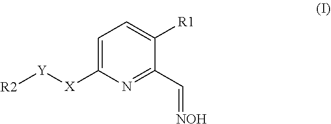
[R2][Y][X]C1=CC=C([R1])C(C=[NOH])=N1
